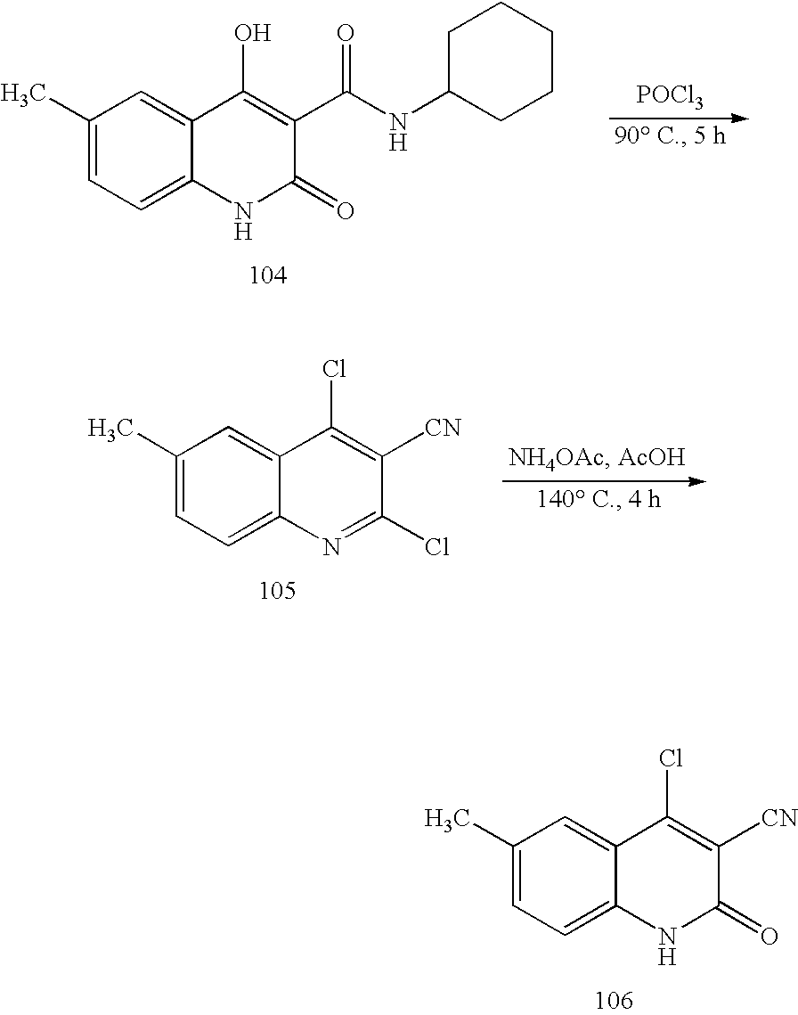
C1(C)=CC=C2C(=C1)C(Cl)=C([CN])C(=O)N2.[POCl3].C1(C)=CC=C2C(=C1)C(O)=C(C(NC1CCCCC1)=O)C(=O)N2.C1(C)=CC=C2C(=C1)C(Cl)=C([CN])C(Cl)=N2
